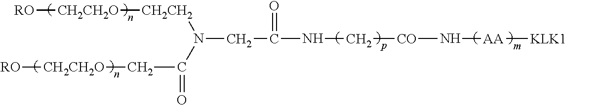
[RO][CH2CH2O][CH2CH2]N(C(C[CH2CH2O][RO])=O)CC(NC[CO]N[AA][KLK1])=O
